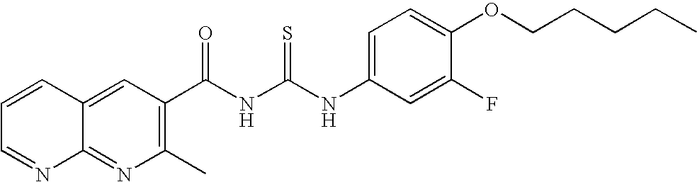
C(NC(NC1=CC=C(OCCCCC)C(F)=C1)=S)(=O)C1=C(C)N=C2C(=C1)C=CC=N2
